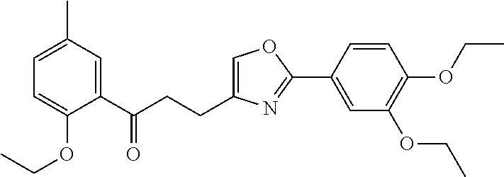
C1=C(CCC(C2=CC(C)=CC=C2OCC)=O)N=C(C2=CC(OCC)=C(OCC)C=C2)O1
